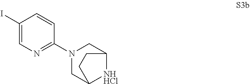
C1(I)=CN=C(N2CC3[NHHCl]C(C2)CC3)C=C1
